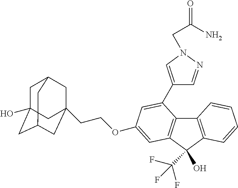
C1C2(O)CC3CC(CCOC4=CC5=C(C6=C(C5(C(F)(F)F)O)C=CC=C6)C(C5=CN(CC(N)=O)N=C5)=C4)(CC1C3)C2
